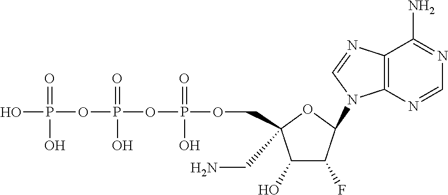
C1(O)C(F)C(N2C3=C(C(N)=NC=N3)N=C2)OC1(CN)COP(OP(OP(O)(=O)O)(=O)O)(=O)O
